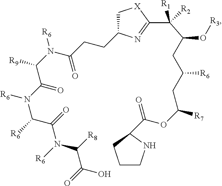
C(N(C(C(=O)N(C(C(O)=O)[R8])[R6])[R6])[R6])(=O)C([R9])N([R6])C(CCC1C[X]C(C([R1])([R2])C(CC(CC(OC(C2CCCN2)=O)[R7])[R6])O[R3])=N1)=O
